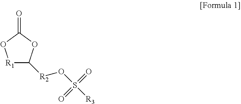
[R1]1C([R2]OS(=O)(=O)[R3])OC(=O)O1
